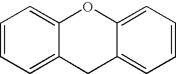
C12=CC=CC=C1CC1=CC=CC=C1O2
